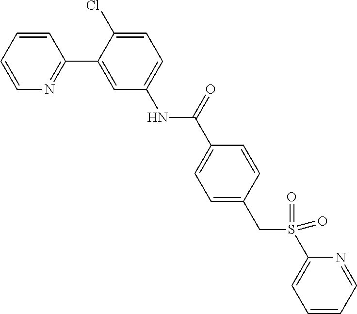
C1(C2=CC(NC(C3=CC=C(CS(C4=CC=CC=N4)(=O)=O)C=C3)=O)=CC=C2Cl)=NC=CC=C1
